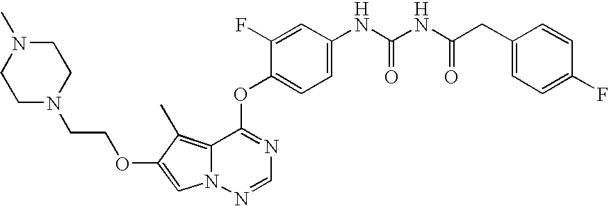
C1=C(F)C(OC2=NC=NN3C2=C(C)C(OCCN2CCN(C)CC2)=C3)=CC=C1NC(NC(CC1=CC=C(F)C=C1)=O)=O
